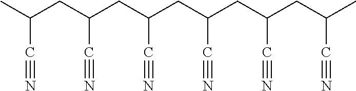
CC(CC(CC(CC(CC(CC(C)C#N)C#N)C#N)C#N)C#N)C#N
